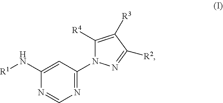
C1=C(N[R1])N=CN=C1N1C([R4])=C([R3])C([R2])=N1
